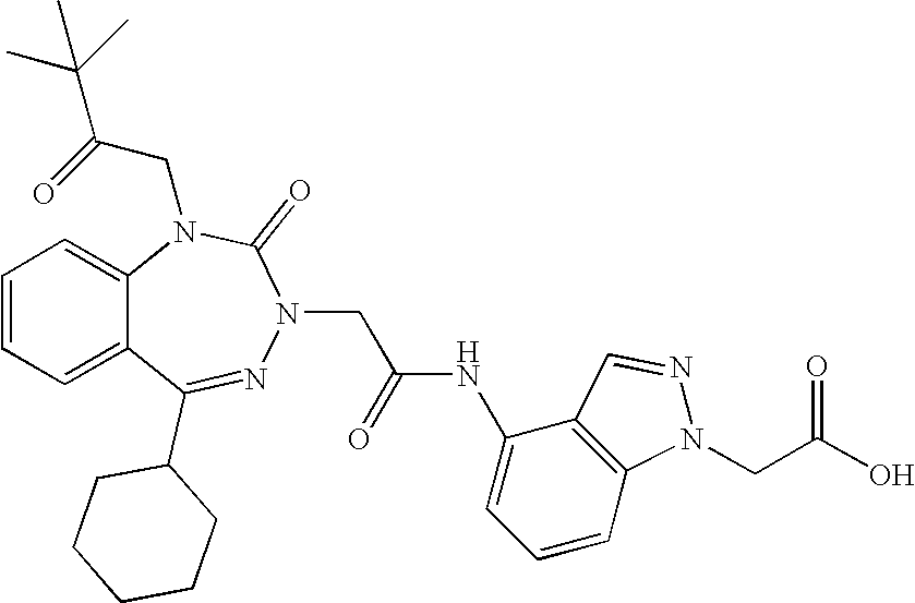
C1=CC=C2C(=C1)N(CC(C(C)(C)C)=O)C(=O)N(CC(NC1=CC=CC3=C1C=NN3CC(O)=O)=O)N=C2C1CCCCC1
